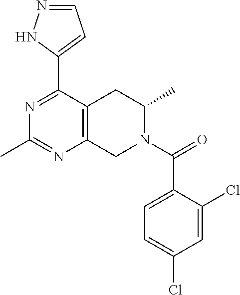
N1=C(C2=CC=NN2)C2=C(N=C1C)CN(C(=O)C1=CC=C(Cl)C=C1Cl)C(C)C2
